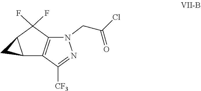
C1([CF3])=NN(CC(=O)Cl)C2=C1C1CC1C2(F)F
